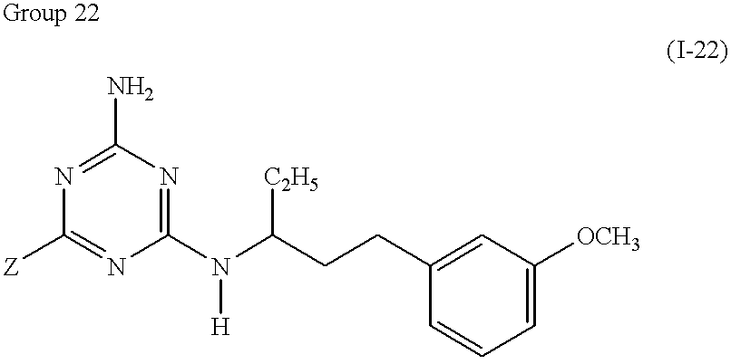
C1(N)=NC([Z])=NC(N(C(CCC2=CC([OCH3])=CC=C2)[C2H5])[H])=N1
